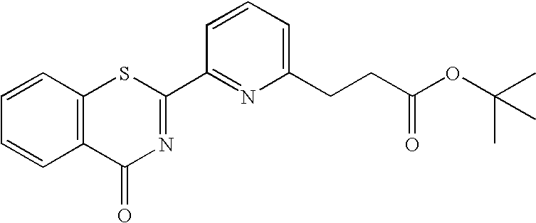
C1=CC2=C(C=C1)SC(C1=NC(CCC(OC(C)(C)C)=O)=CC=C1)=NC2=O
